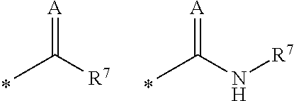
CC([R7])=[A].CC(N[R7])=[A]
